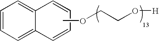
C1=CC=C2C(=C1)C=CC=C2.COCCO[H]
